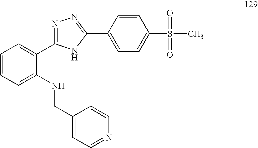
C1=CC=C(NCC2=CC=NC=C2)C(C2=NN=C(C3=CC=C(S(=O)(=O)C)C=C3)N2)=C1
